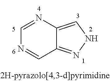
C1=NC2=CNN=C2C=N1
